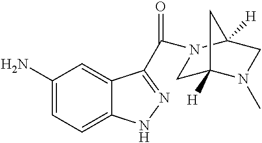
C1(N)=CC=C2C(=C1)C(C(=O)N1CC3([H])N(C)CC1([H])C3)=NN2
